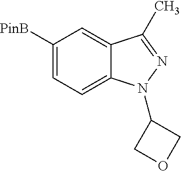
C1([PinB])=CC=C2C(=C1)C(C)=NN2C1COC1
